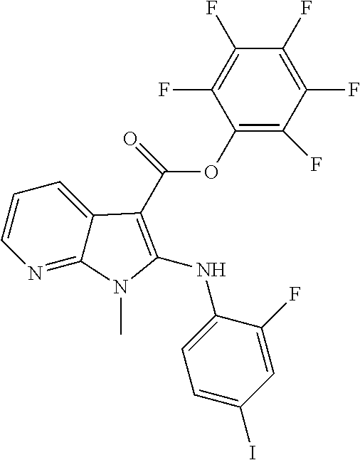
C1=CC=C2C(=N1)N(C)C(NC1=CC=C(I)C=C1F)=C2C(OC1=C(F)C(F)=C(F)C(F)=C1F)=O
